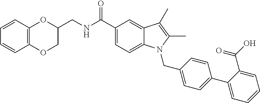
C1(CNC(C2=CC=C3C(=C2)C(C)=C(C)N3CC2=CC=C(C3=CC=CC=C3C(=O)O)C=C2)=O)OC2=C(OC1)C=CC=C2
